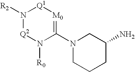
N1([R2])[Q2]N([R0])C(N2CCCC(N)C2)=[M0][Q1]1
